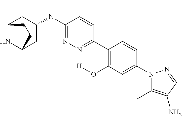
C12NC(CC(N(C3=NN=C(C4=C(O[H])C=C(N5C(C)=C(N)C=N5)C=C4)C=C3)C)C1)CC2
